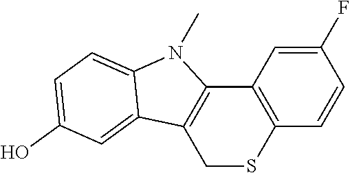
C1(F)=CC2=C(C=C1)SCC1=C2N(C)C2=CC=C(O)C=C12
